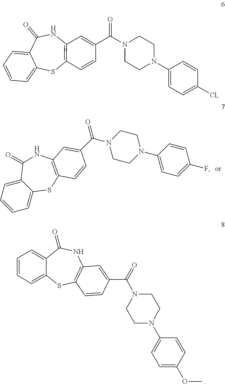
C(N1CCN(C2=CC=C(Cl)C=C2)CC1)(=O)C1=CC2=C(SC3=CC=CC=C3C(=O)N2)C=C1.C1=CC=C2C(=C1)C(=O)NC1=C(S2)C=CC(C(=O)N2CCN(C3=CC=C(OC)C=C3)CC2)=C1.C12=CC=CC=C1SC1=C(NC2=O)C=C(C(N2CCN(C3=CC=C(F)C=C3)CC2)=O)C=C1
